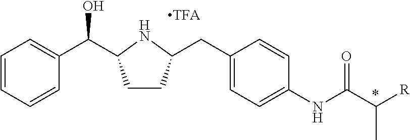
C1=CC=CC(C(O)C2CCC(CC3=CC=C(NC(C([R])C)=O)C=C3)N2)=C1
